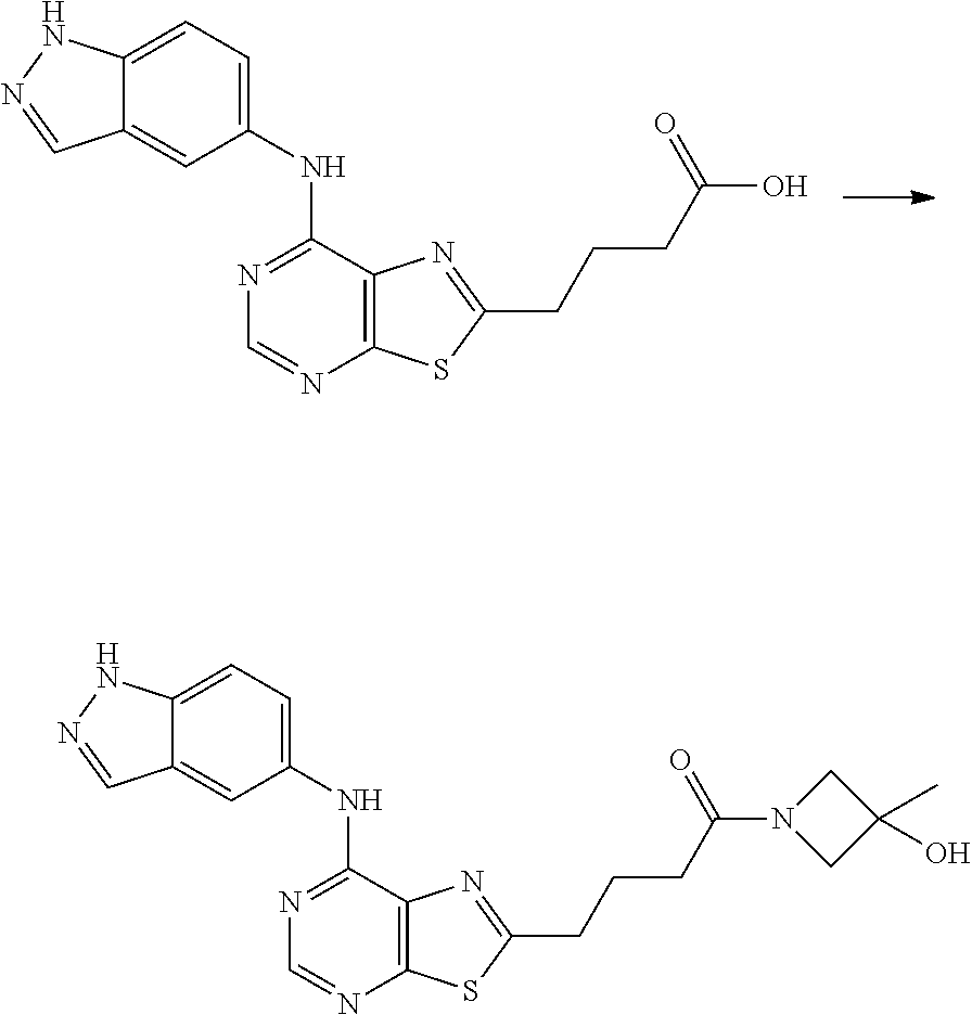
C12=C(SC(CCCC(O)=O)=N1)N=CN=C2NC1=CC=C2C(=C1)C=NN2.C12=C(SC(CCCC(N3CC(C)(O)C3)=O)=N1)N=CN=C2NC1=CC=C2C(=C1)C=NN2
